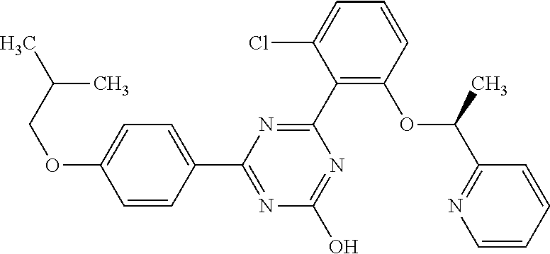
N1=C(O)N=C(C2=CC=C(OCC(C)C)C=C2)N=C1C1=C(OC(C2=NC=CC=C2)C)C=CC=C1Cl
